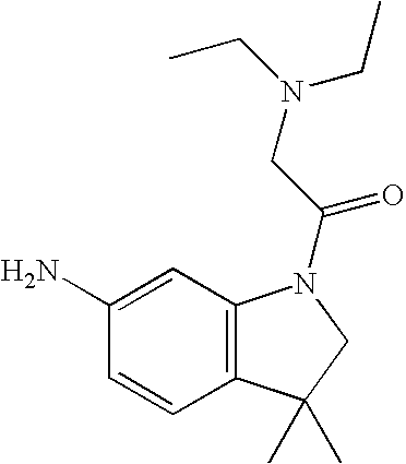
C1(N)=CC2=C(C=C1)C(C)(C)CN2C(CN(CC)CC)=O
